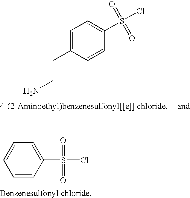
C1=C(CCN)C=CC(S(Cl)(=O)=O)=C1.C1=CC(S(=O)(=O)Cl)=CC=C1
